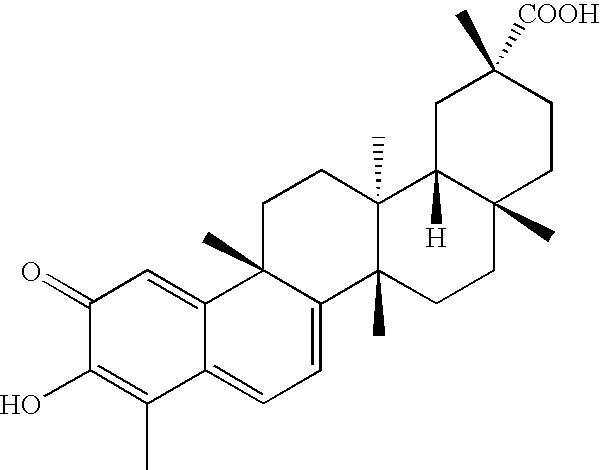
C1C2([H])C(C)(CCC1(C)[COOH])CCC1(C)C2(C)CCC2(C)C1=CC=C1C2=CC(=O)C(O)=C1C
